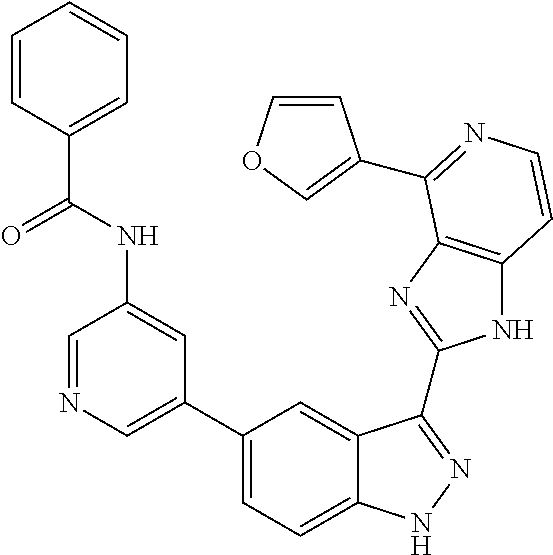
C1(C2=CN=CC(NC(=O)C3=CC=CC=C3)=C2)=CC=C2C(=C1)C(C1=NC3=C(N1)C=CN=C3C1=COC=C1)=NN2
